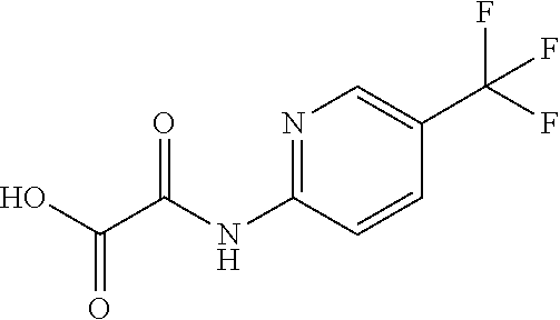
C1(C(F)(F)F)=CN=C(NC(C(O)=O)=O)C=C1
